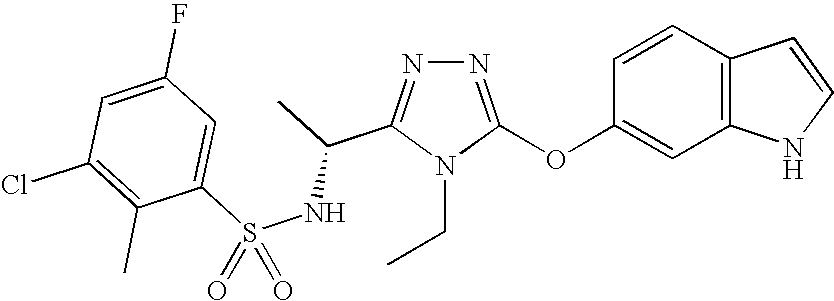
N1=C(OC2=CC3=C(C=C2)C=CN3)N(CC)C(C(C)NS(C2=CC(F)=CC(Cl)=C2C)(=O)=O)=N1
